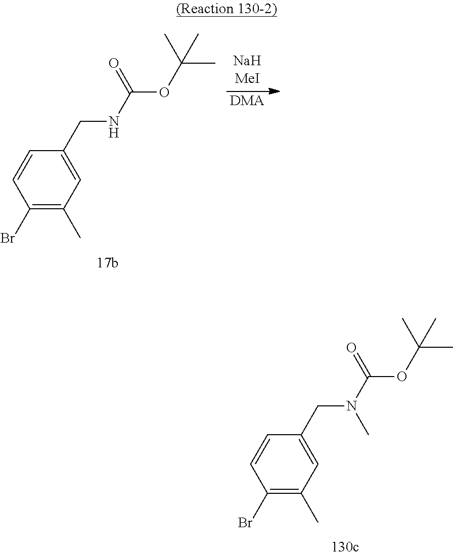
C1(CN(C(=O)OC(C)(C)C)C)=CC(C)=C(Br)C=C1.C1(CNC(=O)OC(C)(C)C)=CC(C)=C(Br)C=C1.[DMA]
